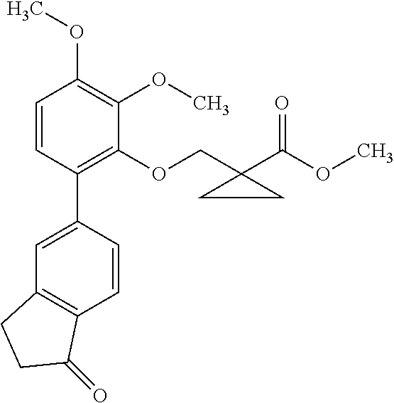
C1=CC(C2=CC3=C(C=C2)C(=O)CC3)=C(OCC2(C(OC)=O)CC2)C(OC)=C1OC
